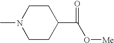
CN1CCC(C(O[Me])=O)CC1
